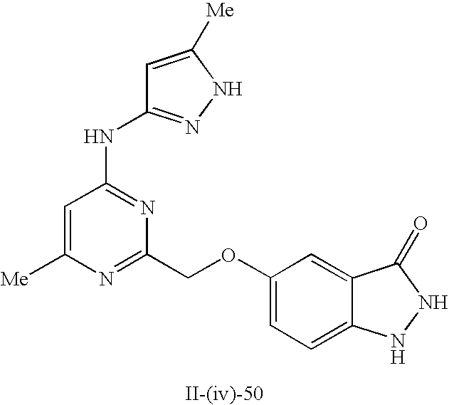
C1=C([Me])N=C(COC2=CC=C3C(=C2)C(=O)NN3)N=C1NC1=NNC([Me])=C1
